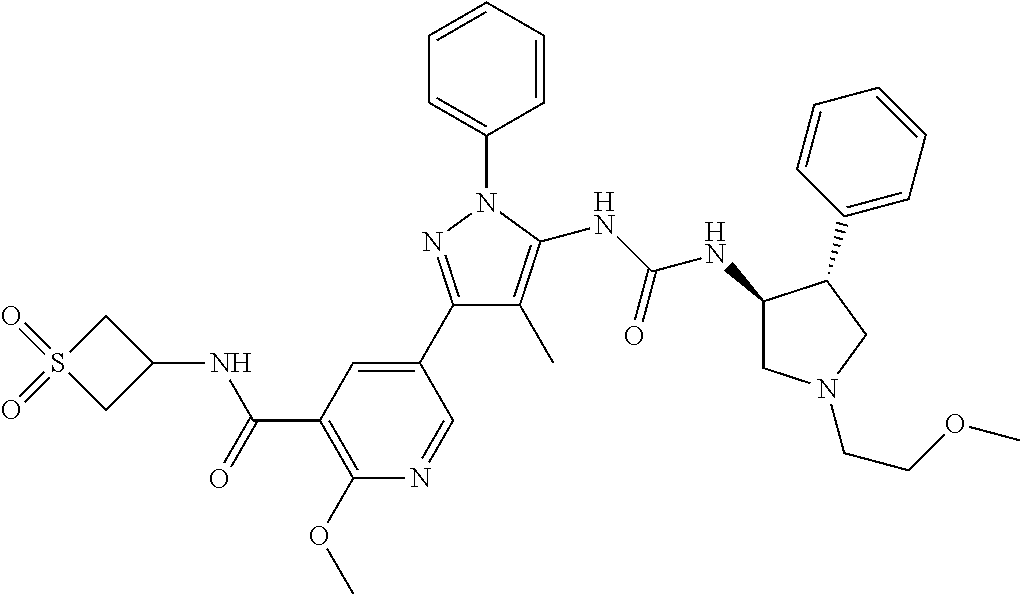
C1(C2=CC(C(=O)NC3CS(=O)(=O)C3)=C(OC)N=C2)=NN(C2=CC=CC=C2)C(NC(NC2CN(CCOC)CC2C2=CC=CC=C2)=O)=C1C
